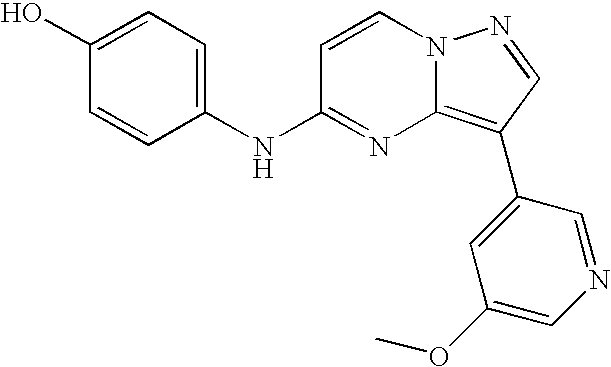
C1(O)=CC=C(NC2=NC3=C(C4=CC(OC)=CN=C4)C=NN3C=C2)C=C1
